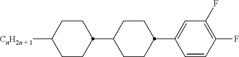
C1CC(C2CCC(C3=CC(F)=C(F)C=C3)CC2)CCC1[CnH2n + 1]
